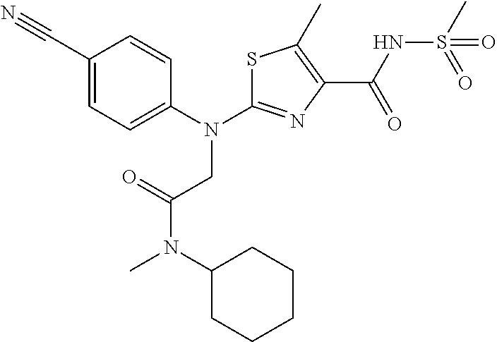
S1C(N(C2=CC=C(C#N)C=C2)CC(N(C)C2CCCCC2)=O)=NC(C(=O)NS(C)(=O)=O)=C1C
